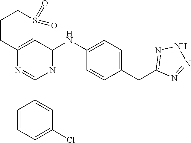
N1=C(NC2=CC=C(CC3=NNN=N3)C=C2)C2=C(N=C1C1=CC(Cl)=CC=C1)CCCS2(=O)=O
